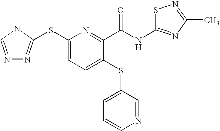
N1=CNC(SC2=CC=C(SC3=CC=CN=C3)C(C(=O)NC3=NC(C)=NS3)=N2)=N1
